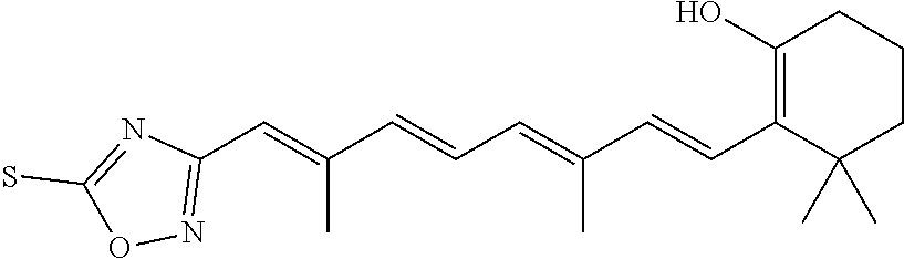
C1(O)=C(C=CC(=CC=CC(=CC2=NOC(S)=N2)C)C)C(C)(C)CCC1
